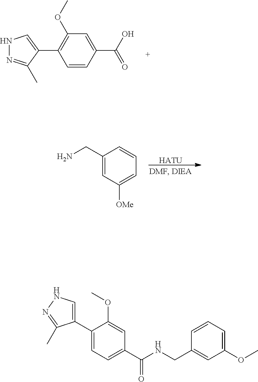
C1(OC)=C(C2=CNN=C2C)C=CC(C(O)=O)=C1.[HATU].C1(CN)=CC([OMe])=CC=C1.C1(C2=CNN=C2C)=CC=C(C(=O)NCC2=CC(OC)=CC=C2)C=C1OC
